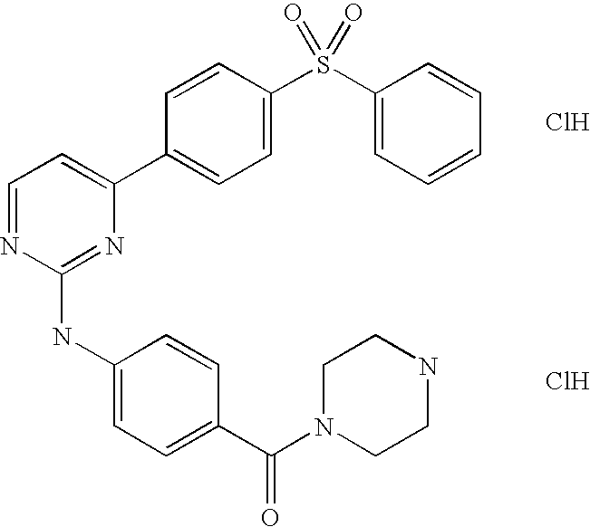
C1=CC(C2=CC=NC(NC3=CC=C(C(=O)N4CCNCC4)C=C3)=N2)=CC=C1S(C1=CC=CC=C1)(=O)=O.Cl.Cl
